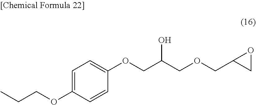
C1=C(OCCC)C=CC(OCC(COCC2CO2)O)=C1
